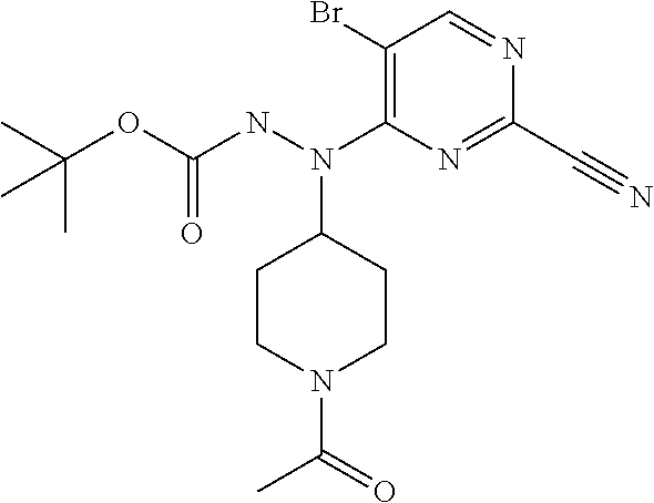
O(C(NN(C1=C(Br)C=NC(C#N)=N1)C1CCN(C(=O)C)CC1)=O)C(C)(C)C
